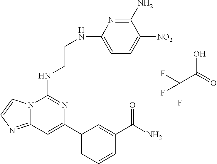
C12=NC=CN1C(NCCNC1=CC=C([NO2])C(N)=N1)=NC(C1=CC=CC(C(N)=O)=C1)=C2.FC(C(=O)O)(F)F
